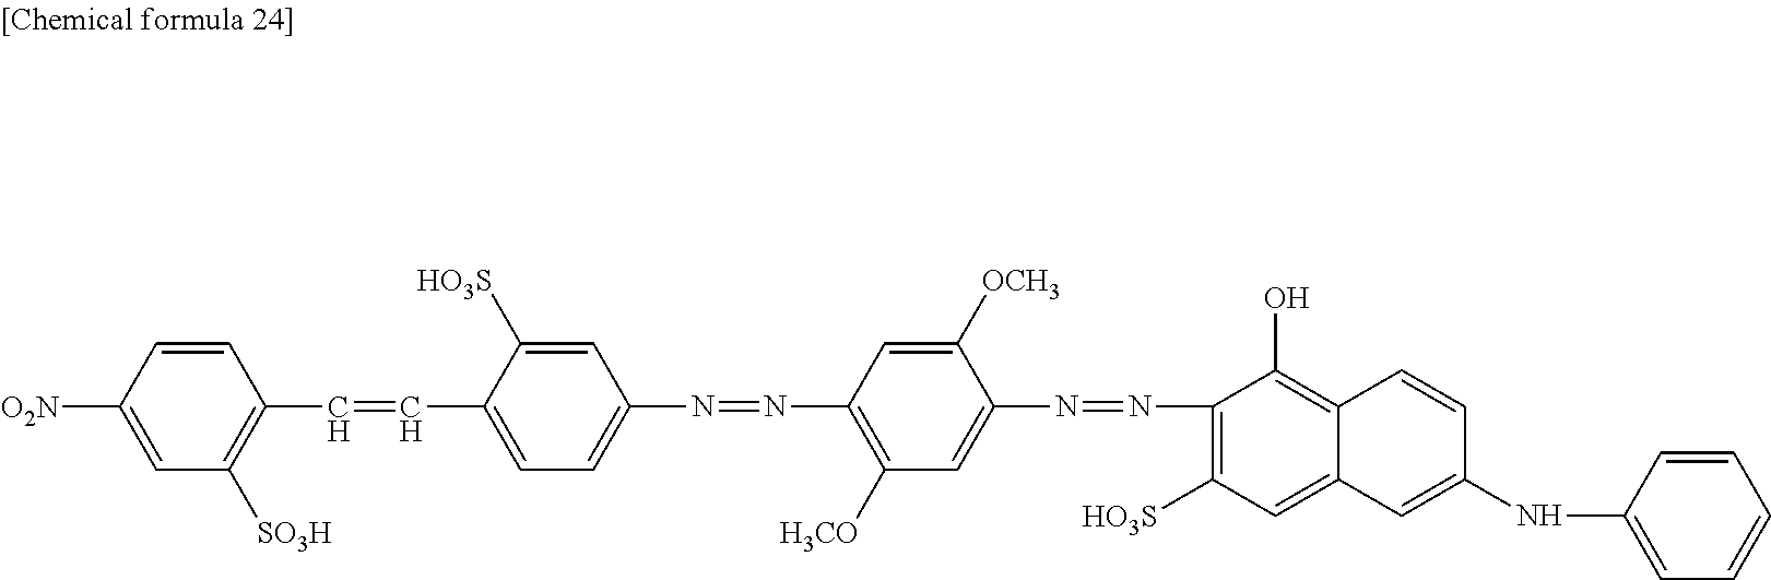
C1=CC([O2N])=CC([SO3H])=C1C=CC1=CC=C(N=NC2=C([H3CO])C=C(N=NC3=C([HO3S])C=C4C(=C3O)C=CC(NC3=CC=CC=C3)=C4)C([OCH3])=C2)C=C1[HO3S]
